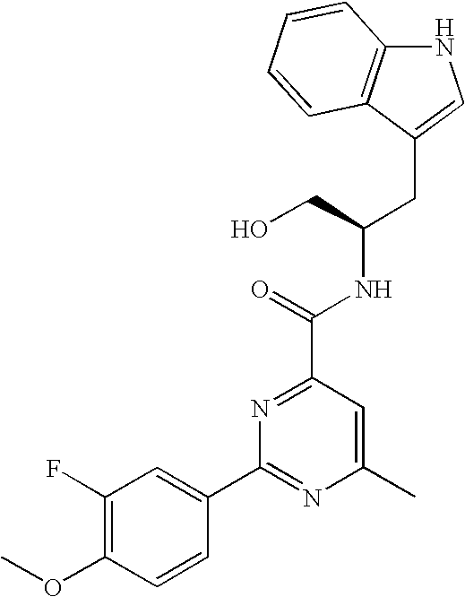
N1C2=C(C(CC(NC(C3=NC(C4=CC(F)=C(OC)C=C4)=NC(C)=C3)=O)CO)=C1)C=CC=C2
